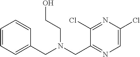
C1=CC=C(CN(CC2=NC=C(Cl)N=C2Cl)CCO)C=C1
